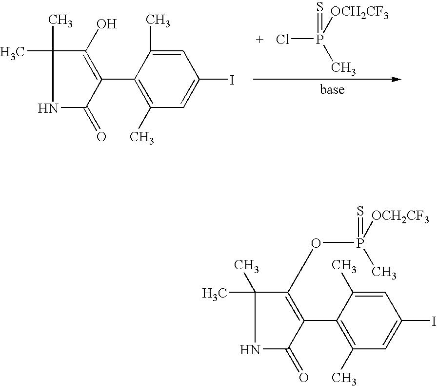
ClP([OCH2CF3])(C)=S.C1=C(C)C(C2=C(O)C(C)(C)NC2=O)=C(C)C=C1I.C1=C(C)C(C2=C(OP(=S)([OCH2CF3])C)C(C)(C)NC2=O)=C(C)C=C1I
